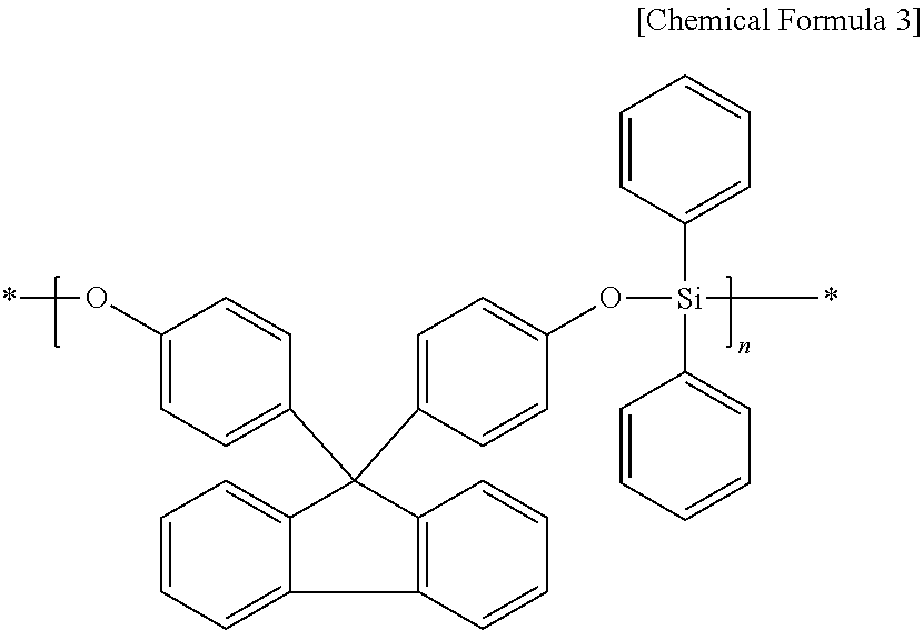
C12=C(C(C3=CC=C(O*)C=C3)(C3=CC=C(O[Si](C4=CC=CC=C4)(C4=CC=CC=C4)*)C=C3)C3=CC=CC=C13)C=CC=C2
